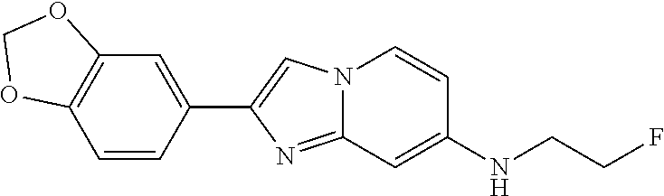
N12C(=NC(C3=CC4=C(C=C3)OCO4)=C1)C=C(NCCF)C=C2
